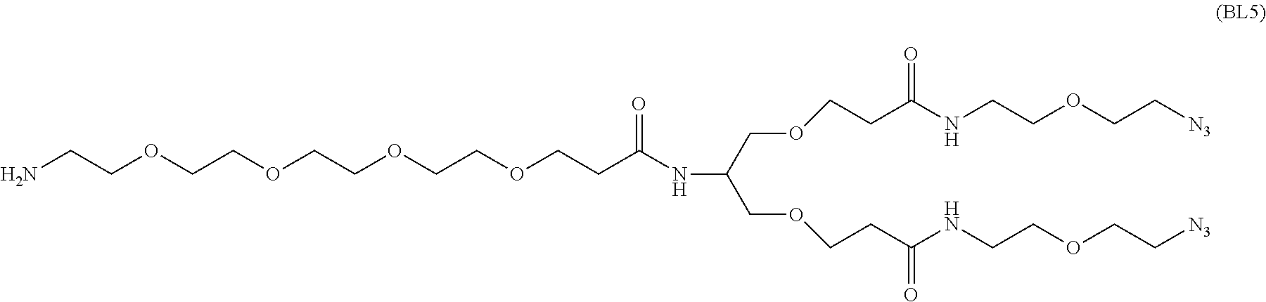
NCCOCCOCCOCCOCCC(NC(COCCC(NCCOCC[N3])=O)COCCC(NCCOCC[N3])=O)=O
